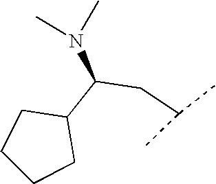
C1C(C(CC(C)C)N(C)C)CCC1
